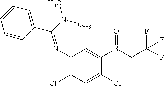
C1=CC(C(N(C)C)=NC2=C(Cl)C=C(Cl)C(S(CC(F)(F)F)=O)=C2)=CC=C1
